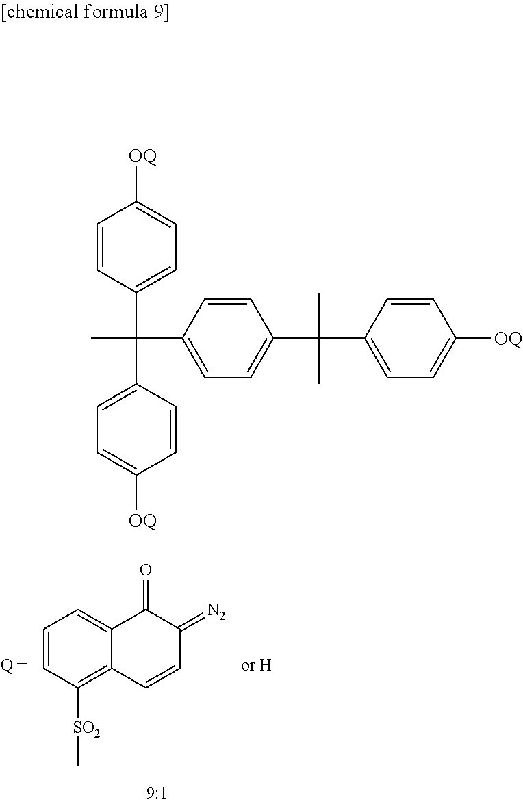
C1=CC([SO2]C)=C2C(=C1)C(=O)C(=[N2])C=C2.C1=CC(C(C2=CC=C([OQ])C=C2)(C2=CC=C(C(C3=CC=C([OQ])C=C3)(C)C)C=C2)C)=CC=C1[OQ]
